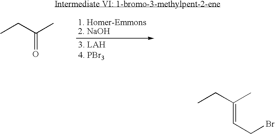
CCC(C)=O.C(=CCBr)(C)CC
